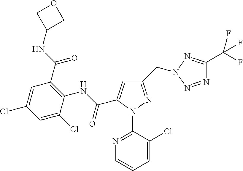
C1=C(Cl)C(NC(=O)C2=CC(CN3N=C(C(F)(F)F)N=N3)=NN2C2=NC=CC=C2Cl)=C(C(=O)NC2COC2)C=C1Cl
